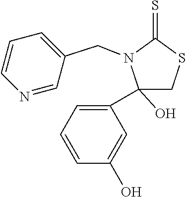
C1(C2=CC=CC(O)=C2)(O)CSC(=S)N1CC1=CC=CN=C1
